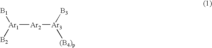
[Ar1]([Ar2][Ar3]([B3])[(B4)p])([B1])[B2]
